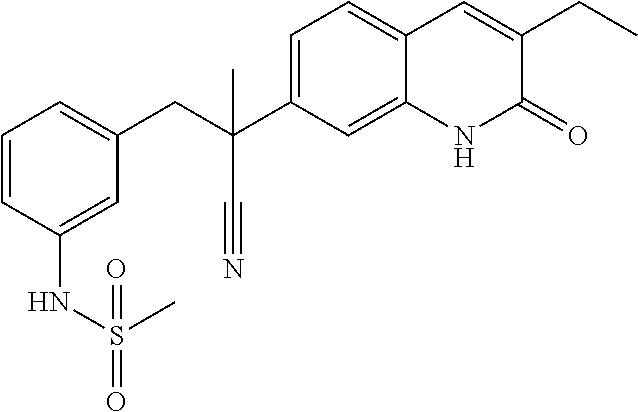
C1=CC(NS(=O)(=O)C)=CC(CC(C2=CC=C3C(=C2)NC(=O)C(CC)=C3)(C#N)C)=C1
